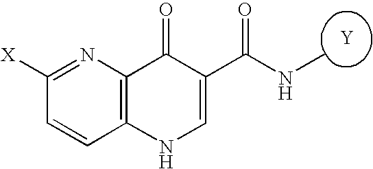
C1([X])=NC2=C(C=C1)NC=C(C(NC)=O)C2=O.[Y]
